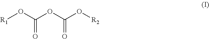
[R1]OC(OC(O[R2])=O)=O
